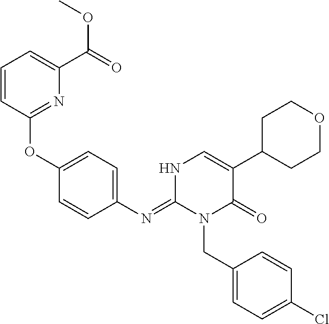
C1(OC2=CC=C(N=C3N(CC4=CC=C(Cl)C=C4)C(=O)C(C4CCOCC4)=CN3)C=C2)=NC(C(=O)OC)=CC=C1
